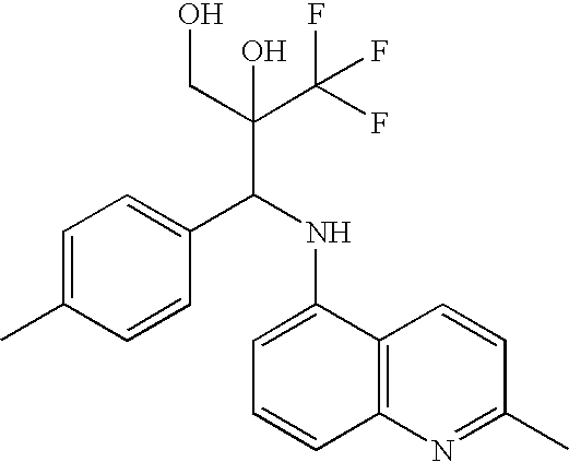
C1=C(C)C=CC(C(NC2=CC=CC3=C2C=CC(C)=N3)C(C(F)(F)F)(CO)O)=C1
